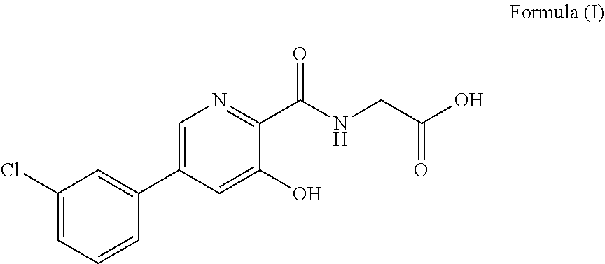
C1(Cl)=CC=CC(C2=CN=C(C(NCC(O)=O)=O)C(O)=C2)=C1
